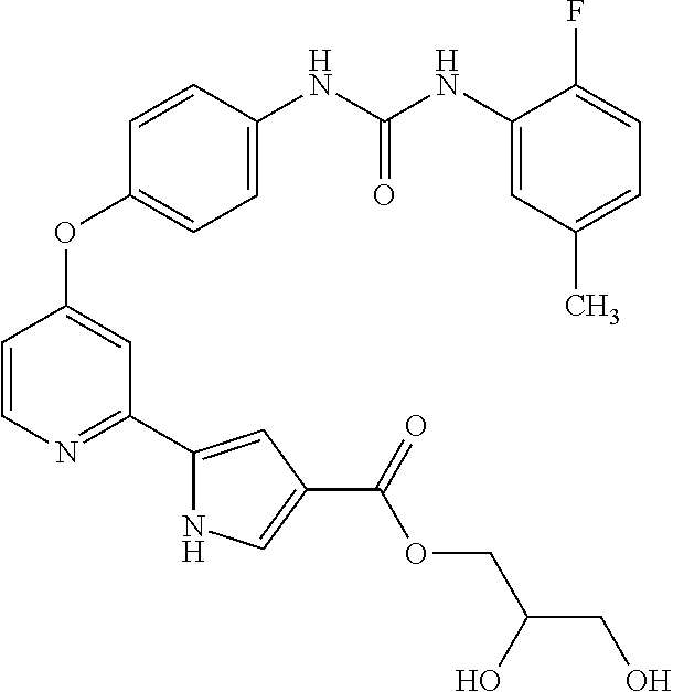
C1=CC(NC(NC2=CC(C)=CC=C2F)=O)=CC=C1OC1=CC(C2=CC(C(OCC(CO)O)=O)=CN2)=NC=C1
